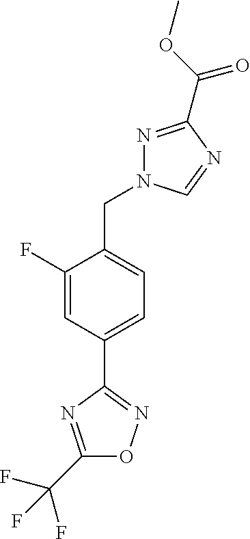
C1(F)=CC(C2=NOC(C(F)(F)F)=N2)=CC=C1CN1N=C(C(OC)=O)N=C1
